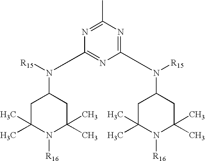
N1=C(N([R15])C2CC(C)(C)N([R16])C(C)(C)C2)N=C(N([R15])C2CC(C)(C)N([R16])C(C)(C)C2)N=C1C
